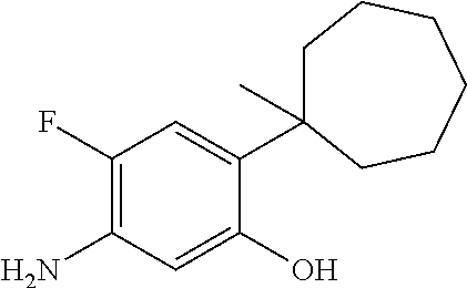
C1(F)=C(N)C=C(O)C(C2(C)CCCCCC2)=C1
